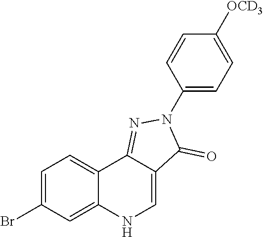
N1=C2C(=CNC3=CC(Br)=CC=C23)C(=O)N1C1=CC=C([OCD3])C=C1
